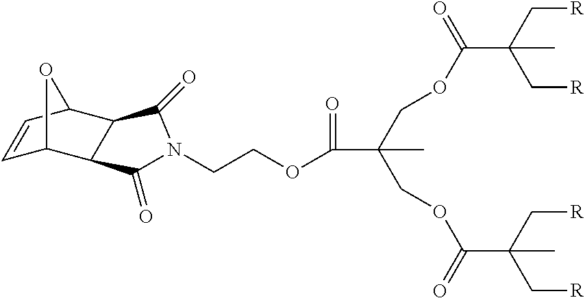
C1=CC2C3C(C1O2)C(=O)N(CCOC(=O)C(COC(C(C[R])(C[R])C)=O)(COC(C(C[R])(C[R])C)=O)C)C3=O
